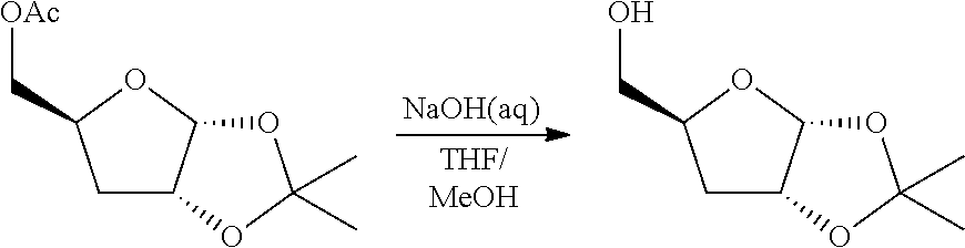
C1C2C(OC1C[OAc])OC(C)(C)O2.C1C2C(OC1CO)OC(C)(C)O2
